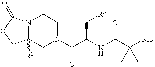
C12([R1])N(C(=O)OC1)CCN(C(C(NC(C(N)(C)C)=O)C[R])=O)C2
